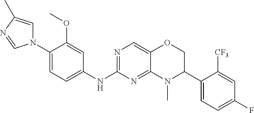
N1=C(NC2=CC=C(N3C=C(C)N=C3)C(OC)=C2)N=C2C(=C1)OCC(C1=CC=C(F)C=C1[CF3])N2C
